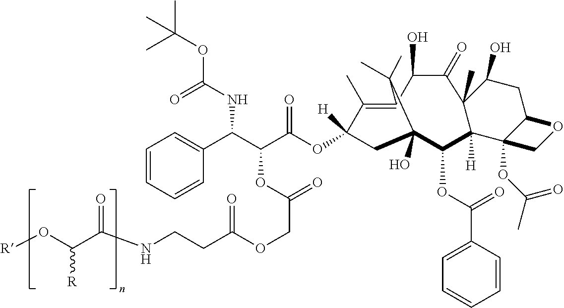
C1=CC=CC(C(C(C(OC2([H])CC3(O)C(OC(C4=CC=CC=C4)=O)C4([H])C(C)(C(=O)C(O)C(=C2C)C3(C)C)C(O)CC2OCC42OC(=O)C)=O)OC(=O)COC(CCNC(C(O[R])[R])=O)=O)NC(=O)OC(C)(C)C)=C1
